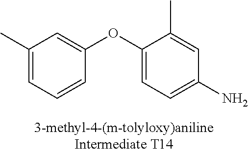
C1(C)=CC=CC(OC2=CC=C(N)C=C2C)=C1
